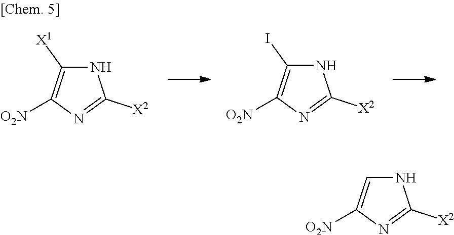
N1C([X1])=C([O2N])N=C1[X2].N1C(I)=C([O2N])N=C1[X2].N1C=C([O2N])N=C1[X2]
